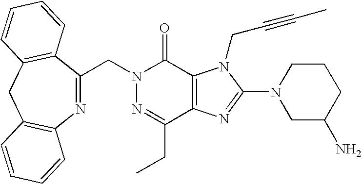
N1=C(CC)C2=C(C(=O)N1CC1=NC3=C(CC4=C1C=CC=C4)C=CC=C3)N(CC#CC)C(N1CC(N)CCC1)=N2
